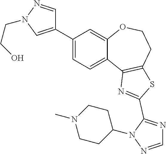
C1(C2=CN(CCO)N=C2)=CC=C2C(=C1)OCCC1=C2N=C(C2=NC=NN2C2CCN(C)CC2)S1
